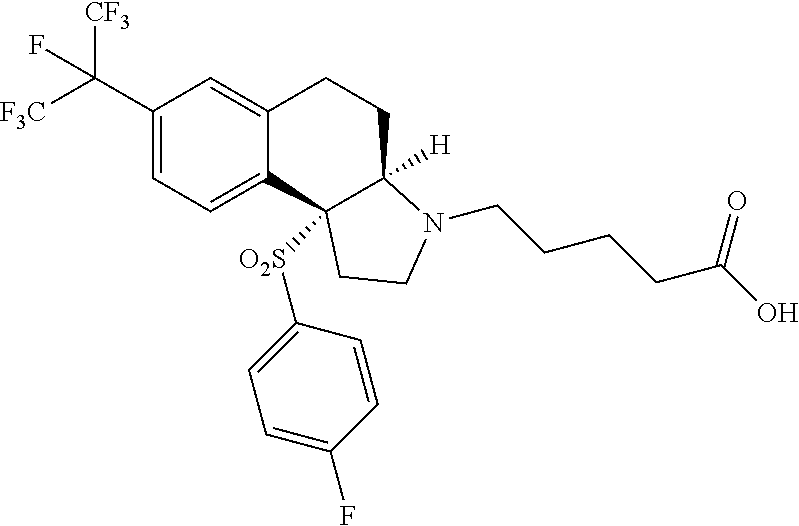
C1(C([F3C])([CF3])F)=CC=C2C(=C1)CCC1([H])C2([O2S]C2=CC=C(F)C=C2)CCN1CCCCC(O)=O
